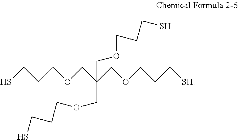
C(C(COCCCS)(COCCCS)COCCC[SH])OCCCS
